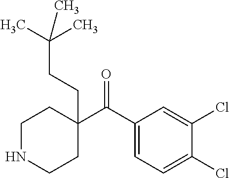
C1(C(C2=CC=C(Cl)C(Cl)=C2)=O)(CCC(C)(C)C)CCNCC1
